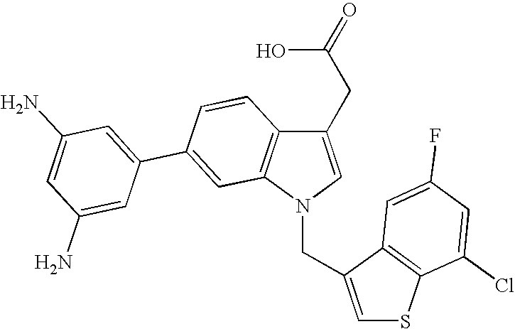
C1(CC(O)=O)=CN(CC2=CSC3=C2C=C(F)C=C3Cl)C2=C1C=CC(C1=CC(N)=CC(N)=C1)=C2
